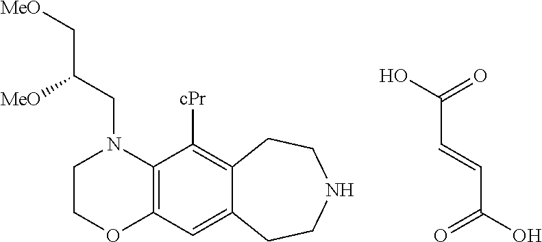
C1COC2=C(N1CC(C[MeO])[MeO])C([cPr])=C1C(=C2)CCNCC1.OC(=O)C=CC(O)=O
